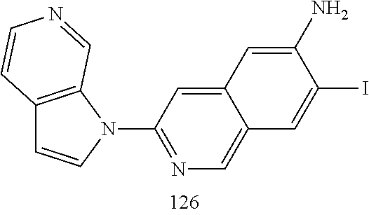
C12=C(N(C3=NC=C4C(=C3)C=C(N)C(I)=C4)C=C1)C=NC=C2
